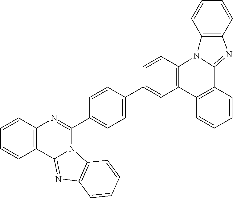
C1=CC(C2=CC3=C(C=C2)N2C(=NC4=C2C=CC=C4)C2=C3C=CC=C2)=CC=C1C1=NC2=C(C3=NC4=C(N13)C=CC=C4)C=CC=C2
